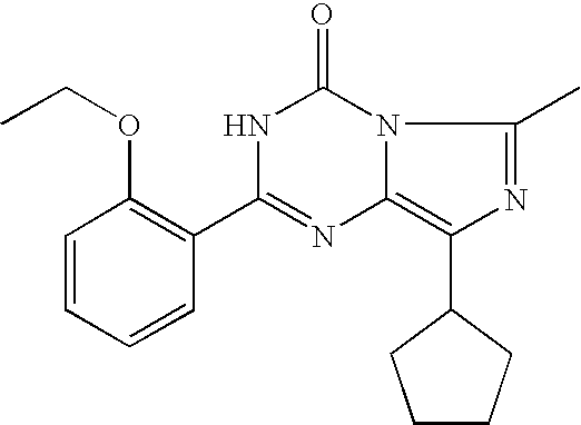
C1=CC=CC(C2=NC3=C(C4CCCC4)N=C(C)N3C(=O)N2)=C1OCC
